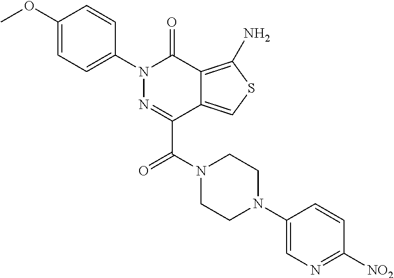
C1(OC)=CC=C(N2N=C(C(N3CCN(C4=CN=C([NO2])C=C4)CC3)=O)C3=CSC(N)=C3C2=O)C=C1
